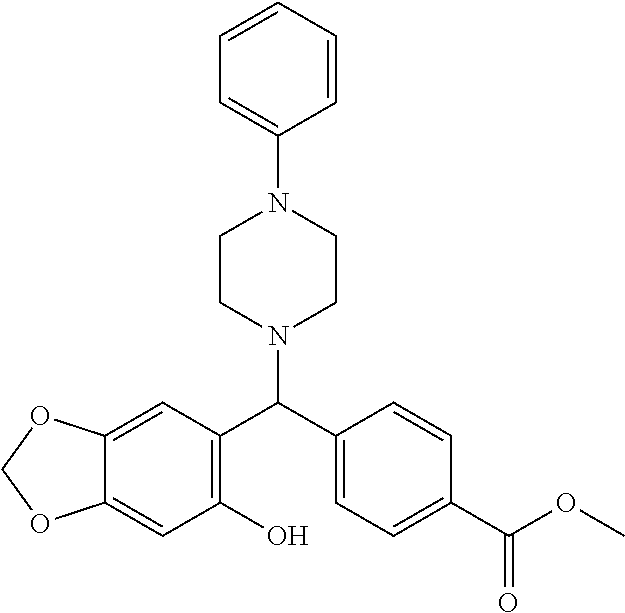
C12=CC(O)=C(C(N3CCN(C4=CC=CC=C4)CC3)C3=CC=C(C(=O)OC)C=C3)C=C1OCO2
